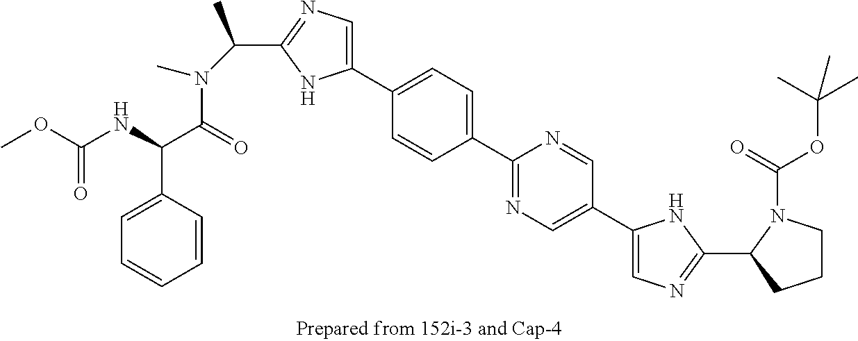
C1(C2=CN=C(C(N(C(C(C3=CC=CC=C3)NC(OC)=O)=O)C)C)N2)=CC=C(C2=NC=C(C3=CN=C(C4N(C(OC(C)(C)C)=O)CCC4)N3)C=N2)C=C1
